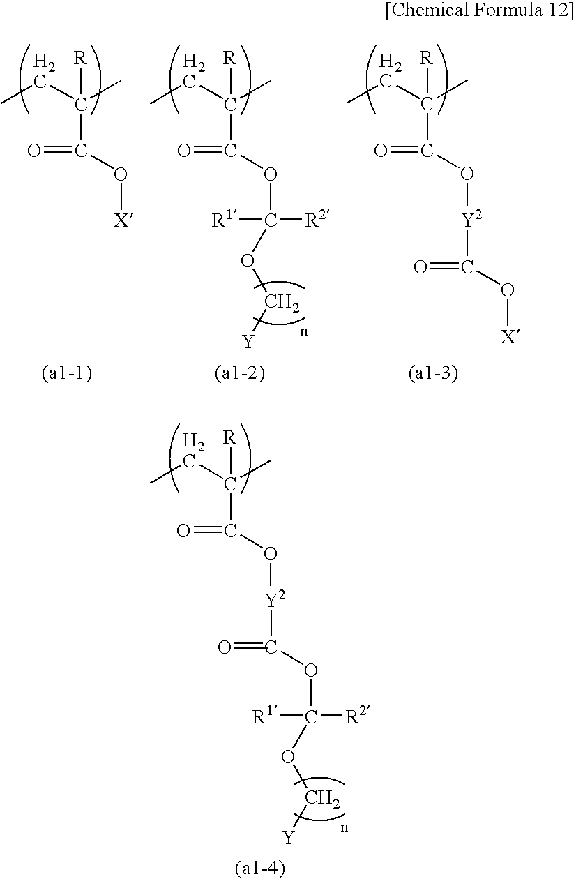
CCC(C)([R])C(=O)OC([R1])([R2])OC[Y].CCC(C)([R])C(=O)O[X].CCC(C)([R])C(=O)O[Y2]C(=O)O[X].CCC(C)([R])C(O[Y2]C(OC([R1])([R2])OC[Y])=O)=O
